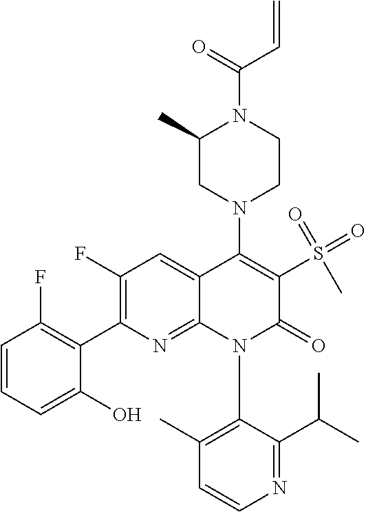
C1=CC=C(O)C(C2=C(F)C=C3C(=N2)N(C2=C(C)C=CN=C2C(C)C)C(=O)C(S(C)(=O)=O)=C3N2CCN(C(=O)C=C)C(C)C2)=C1F
